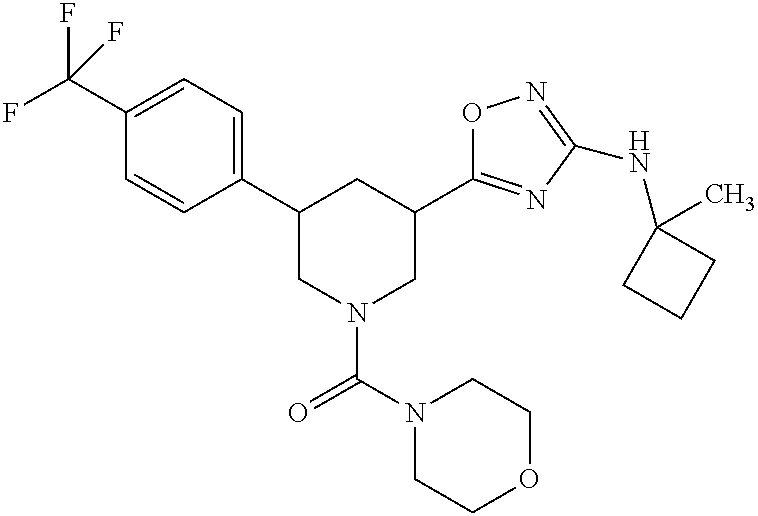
C1(C(F)(F)F)=CC=C(C2CN(C(N3CCOCC3)=O)CC(C3=NC(NC4(C)CCC4)=NO3)C2)C=C1
